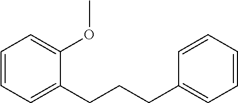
C1=CC=C(CCCC2=CC=CC=C2)C(OC)=C1
